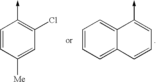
C1=CC([Me])=CC(Cl)=C1->C.C12=CC=CC=C1C=CC=C2->C
